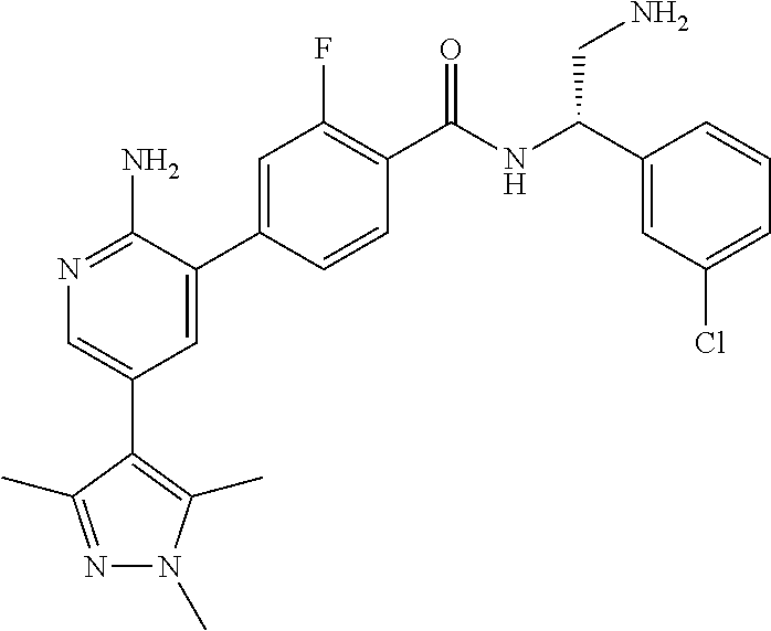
N1=C(N)C(C2=CC(F)=C(C(NC(C3=CC(Cl)=CC=C3)CN)=O)C=C2)=CC(C2=C(C)N(C)N=C2C)=C1
